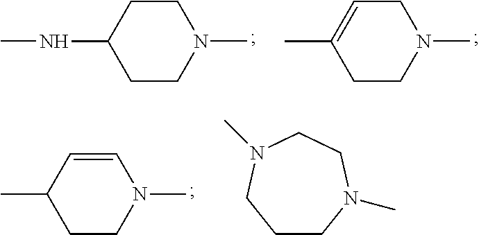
C1=C(C)CCN(C)C1.C1C(NC)CCN(C)C1.C1=CN(C)CCC1C.C1CN(C)CCN(C)C1
